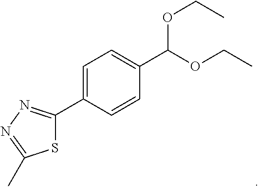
C1=C(C2=NN=C(C)S2)C=CC(C(OCC)OCC)=C1
